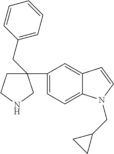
C1CNCC1(C1=CC=C2C(=C1)C=CN2CC1CC1)CC1=CC=CC=C1
